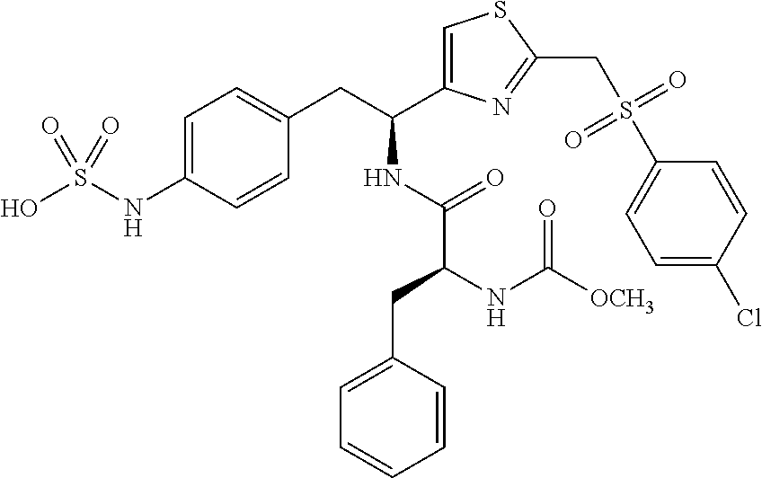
C1=C(NS(O)(=O)=O)C=CC(CC(C2=CSC(CS(C3=CC=C(Cl)C=C3)(=O)=O)=N2)NC(C(CC2=CC=CC=C2)NC([OCH3])=O)=O)=C1
